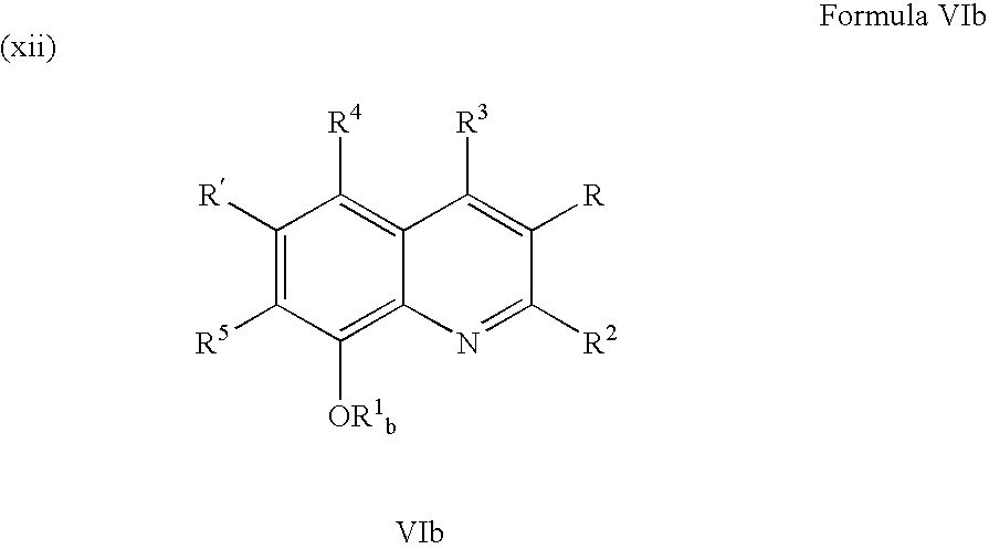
C1([R5])=C([R])C([R4])=C2C(=C1[OR1b])N=C([R2])C([R])=C2[R3]
